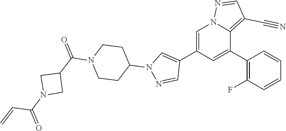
C1=C(C2=CN(C3CCN(C(C4CN(C(=O)C=C)C4)=O)CC3)N=C2)C=C(C2=C(F)C=CC=C2)C2=C(C#N)C=NN12
